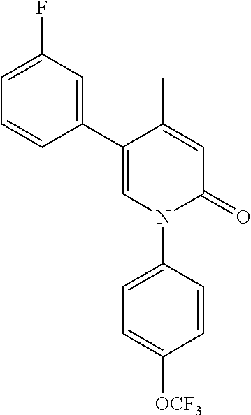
C1=C(C)C(C2=CC(F)=CC=C2)=CN(C2=CC=C([OCF3])C=C2)C1=O
